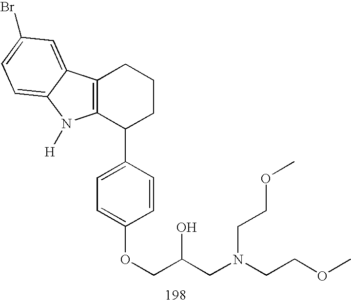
C12=C(C(C3=CC=C(OCC(CN(CCOC)CCOC)O)C=C3)CCC1)N([H])C1=CC=C(Br)C=C21
